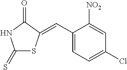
C1(=S)SC(=CC2=CC=C(Cl)C=C2[NO2])C(=O)N1
